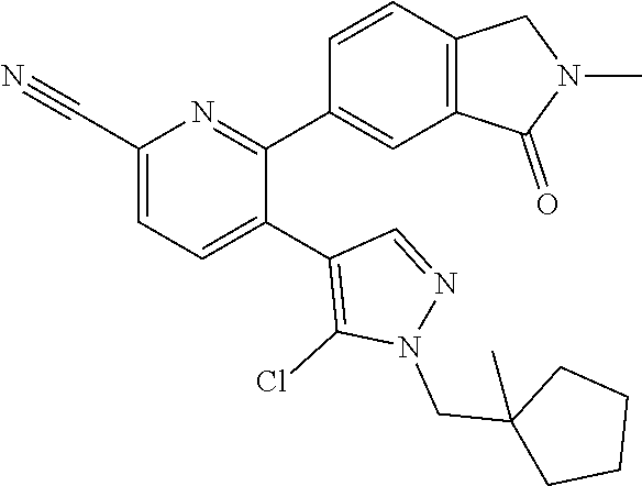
C1(C#N)=CC=C(C2=C(Cl)N(CC3(C)CCCC3)N=C2)C(C2=CC3=C(C=C2)CN(C)C3=O)=N1
